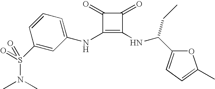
N(C1=C(NC(CC)C2=CC=C(C)O2)C(=O)C1=O)C1=CC=CC(S(N(C)C)(=O)=O)=C1
